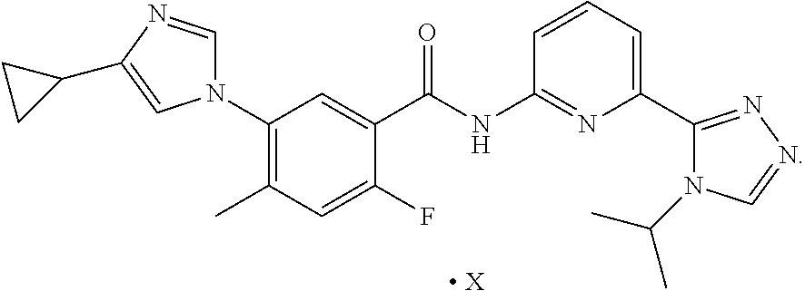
N1(C2=C(C)C=C(F)C(C(=O)NC3=NC(C4=NN=CN4C(C)C)=CC=C3)=C2)C=NC(C2CC2)=C1.[ X]
